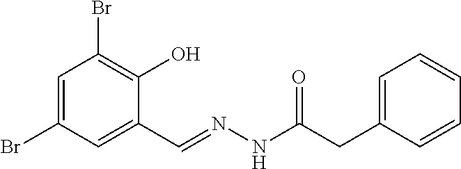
C1=C(Br)C=C(C=NNC(CC2=CC=CC=C2)=O)C(O)=C1Br
